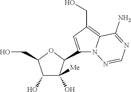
C1(O)C(O)([Me])C(C2=CC(CO)=C3N2N=CN=C3N)OC1CO
